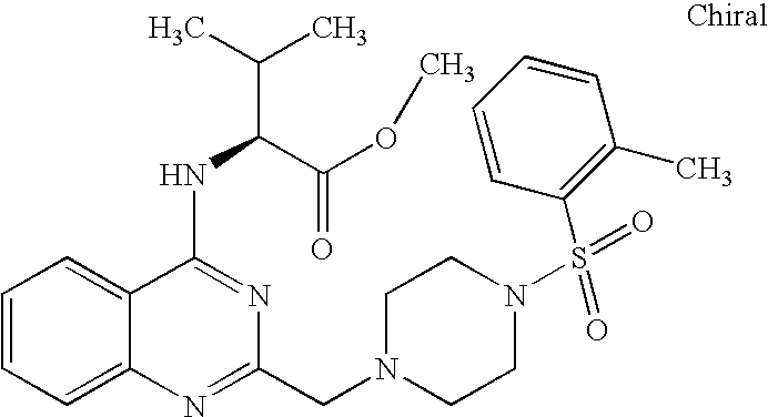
C1=CC=C2C(=C1)C(NC(C(=O)OC)C(C)C)=NC(CN1CCN(S(=O)(C3=C(C)C=CC=C3)=O)CC1)=N2
